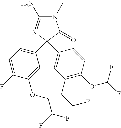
N1(C)C(N)=NC(C2=CC=C(F)C(OCC(F)F)=C2)(C2=CC(CCF)=C(OC(F)F)C=C2)C1=O
